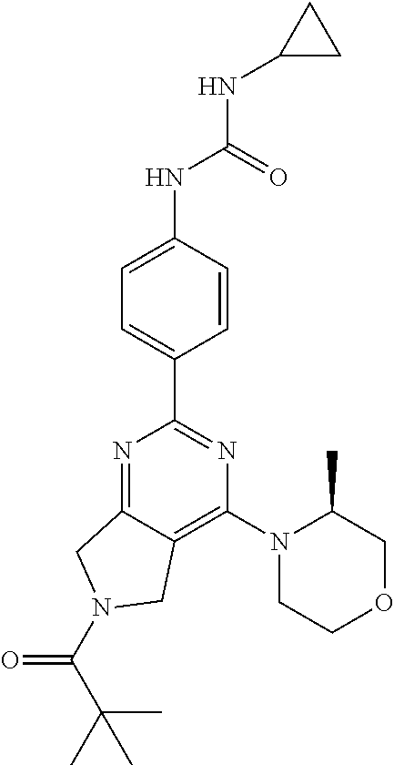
N1=C2C(=C(N3CCOCC3C)N=C1C1=CC=C(NC(NC3CC3)=O)C=C1)CN(C(C(C)(C)C)=O)C2
